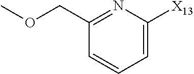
C1(COC)=NC([X13])=CC=C1
